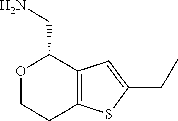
C12=C(C=C(CC)S1)C(CN)OCC2
